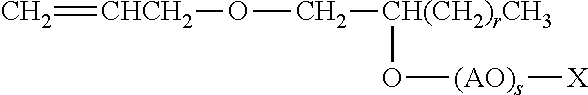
C=[CHCH2]OC[CH(CH2)rCH3]O[(AO)s][X]
